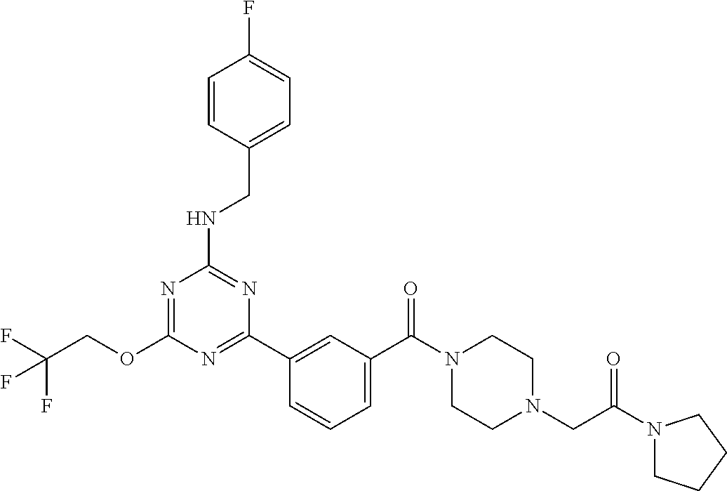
O(C1=NC(NCC2=CC=C(F)C=C2)=NC(C2=CC(C(N3CCN(CC(N4CCCC4)=O)CC3)=O)=CC=C2)=N1)CC(F)(F)F
